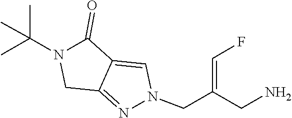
C12=NN(CC(=CF)CN)C=C1C(=O)N(C(C)(C)C)C2
